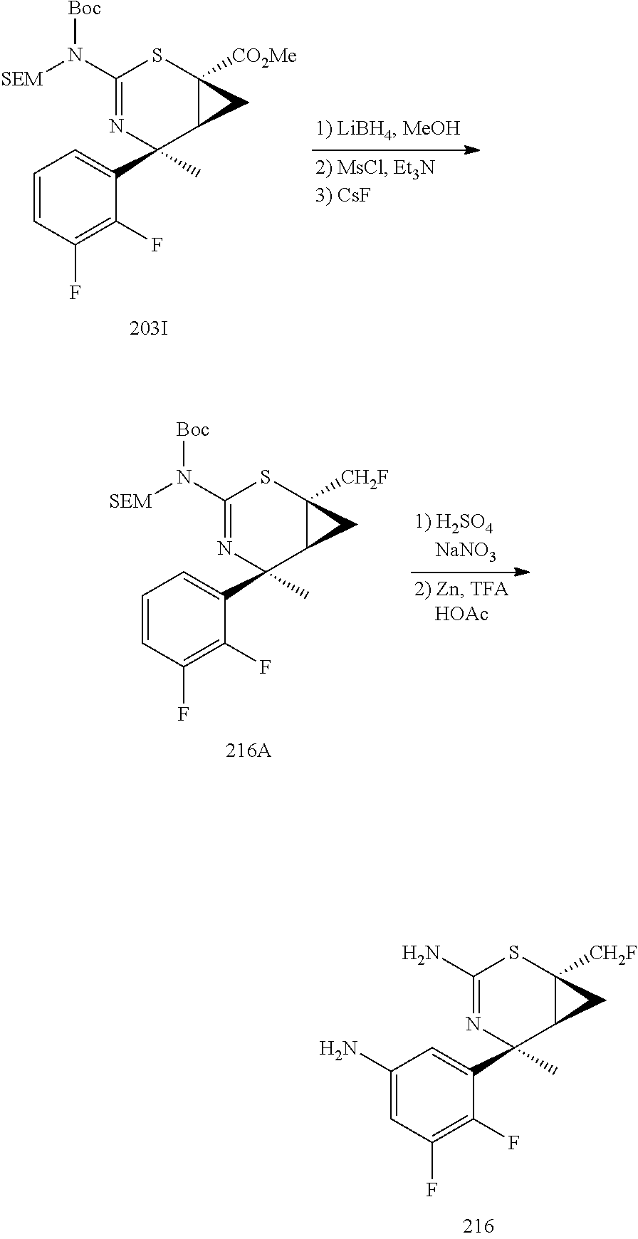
C1=CC(F)=C(F)C(C2(C)C3C([CO2Me])(SC(N([SEM])[Boc])=N2)C3)=C1.C1=CC(F)=C(F)C(C2(C)C3C([CH2F])(SC(N([SEM])[Boc])=N2)C3)=C1.C1(N)=CC(F)=C(F)C(C2(C)C3C([CH2F])(SC(N)=N2)C3)=C1
